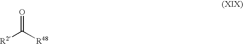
[R2]C([R48])=O
